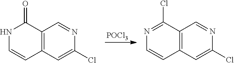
C12=C(C=C(Cl)N=C1)C=CNC2=O.[POCl3].C12=C(C=C(Cl)N=C1)C=CN=C2Cl
